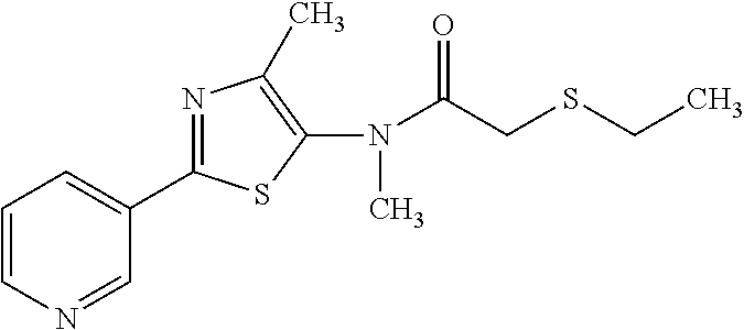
C1(N(C(=O)CSCC)C)=C(C)N=C(C2=CC=CN=C2)S1
